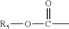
[R5]OC(C)=O
